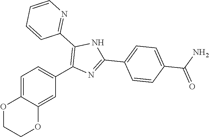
C1=C2C(=CC(C3=C(C4=NC=CC=C4)NC(C4=CC=C(C(N)=O)C=C4)=N3)=C1)OCCO2
